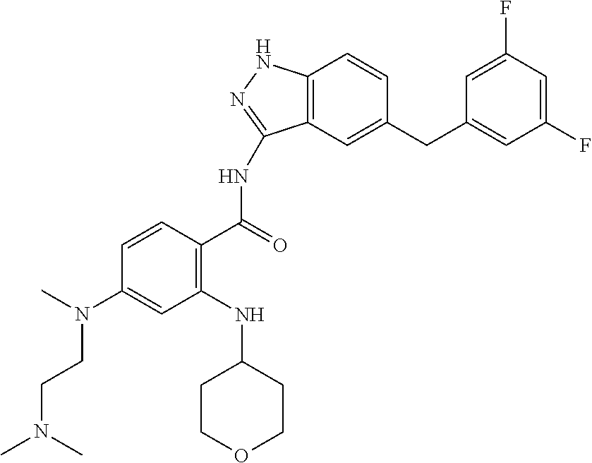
C1=CC(C(=O)NC2=NNC3=C2C=C(CC2=CC(F)=CC(F)=C2)C=C3)=C(NC2CCOCC2)C=C1N(CCN(C)C)C
